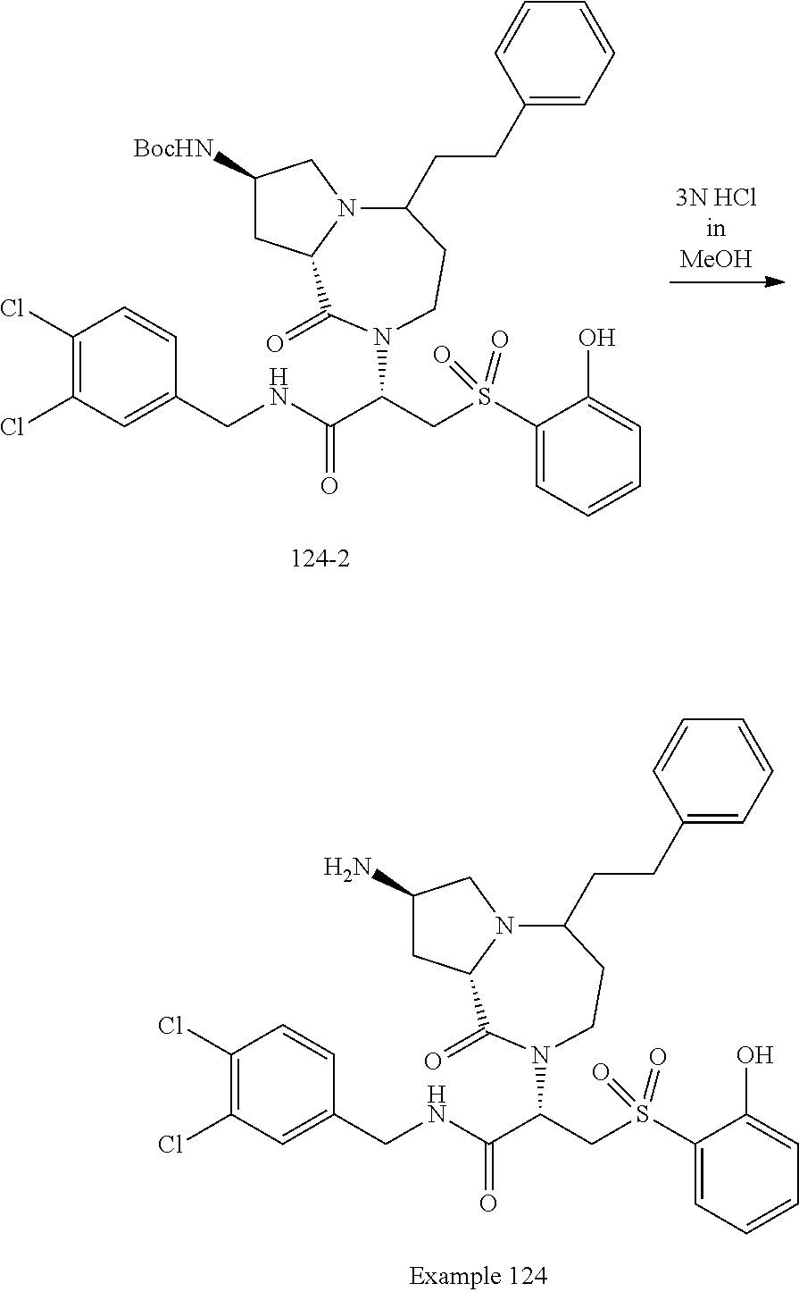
C1(Cl)=C(Cl)C=C(CNC(C(CS(C2=CC=CC=C2O)(=O)=O)N2C(=O)C3CC([BocHN])CN3C(CCC3=CC=CC=C3)CC2)=O)C=C1.C1(Cl)=C(Cl)C=C(CNC(C(CS(C2=CC=CC=C2O)(=O)=O)N2C(=O)C3CC(N)CN3C(CCC3=CC=CC=C3)CC2)=O)C=C1
